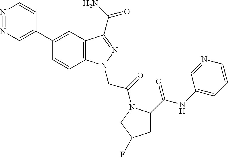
N1=NC=C(C2=CC3=C(C=C2)N(CC(=O)N2C(C(NC4=CC=CN=C4)=O)CC(F)C2)N=C3C(N)=O)C=C1
